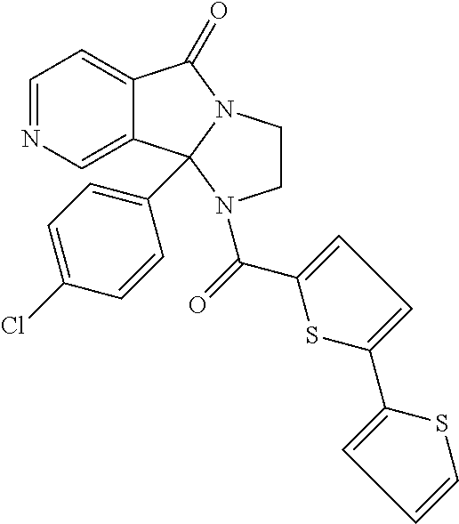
C1=NC=C2C(=C1)C(=O)N1CCN(C(C3=CC=C(C4=CC=CS4)S3)=O)C21C1=CC=C(Cl)C=C1
